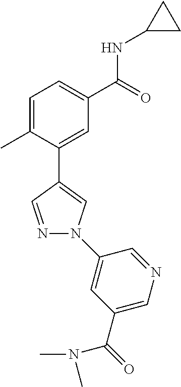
C1=C(C)C(C2=CN(C3=CC(C(N(C)C)=O)=CN=C3)N=C2)=CC(C(=O)NC2CC2)=C1
